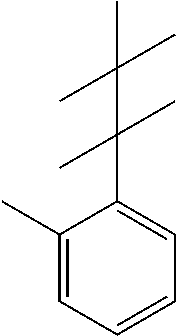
C1(C)=CC=CC=C1C(C(C)(C)C)(C)C
